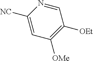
C1([NC])=CC([OMe])=C([OEt])C=N1
